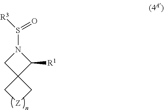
C12(C[Z]C1)C([R1])N(S([R3])=O)C2
